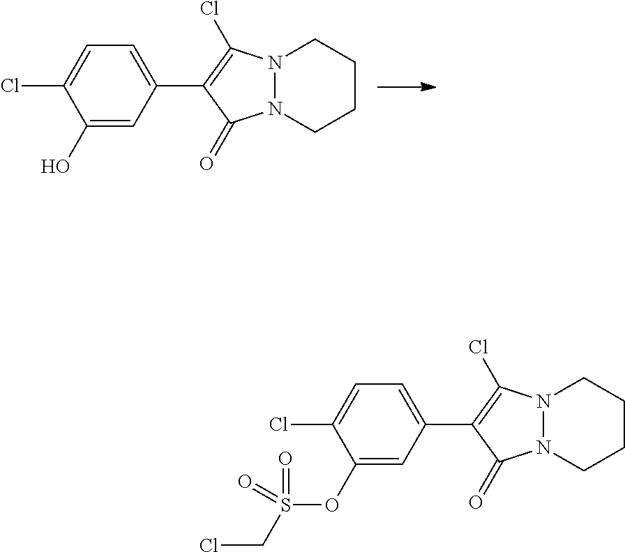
C1(O)=CC(C2=C(Cl)N3N(CCCC3)C2=O)=CC=C1Cl.C1(OS(CCl)(=O)=O)=CC(C2=C(Cl)N3N(CCCC3)C2=O)=CC=C1Cl
